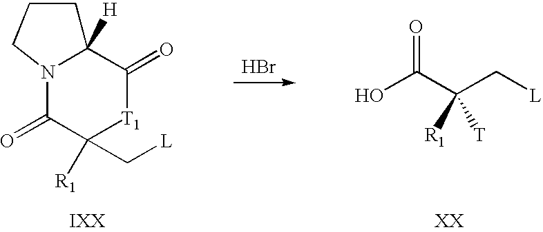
OC(C(C[L])([R1])[T])=O.N12C(=O)C([R1])(C[L])[T1]C(=O)C1([H])CCC2.Br
